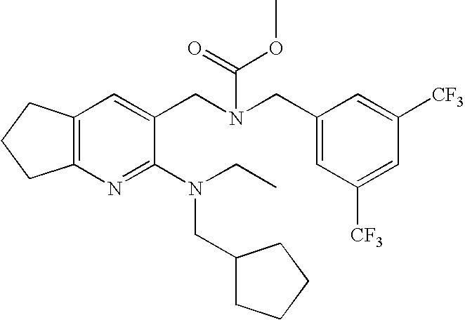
C12=C(C=C(CN(CC3=CC([CF3])=CC([CF3])=C3)C(=O)OC)C(N(CC)CC3CCCC3)=N1)CCC2
